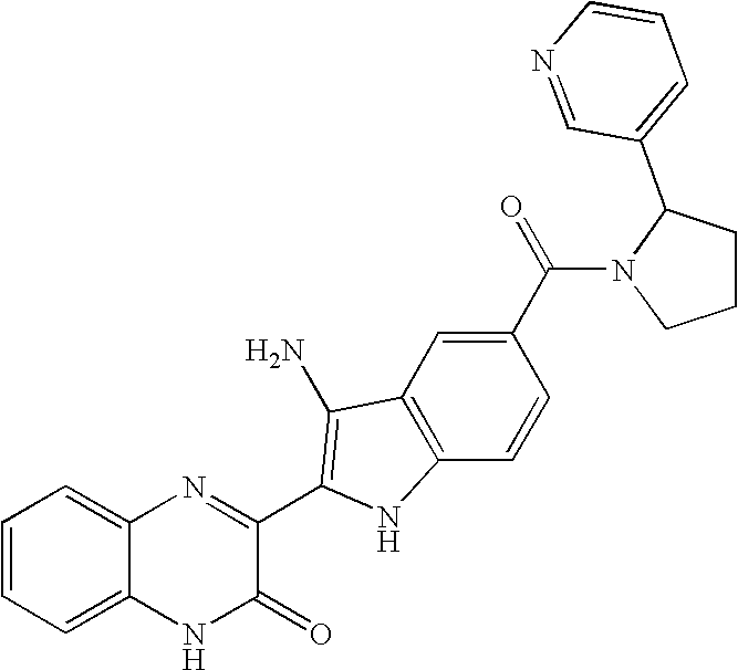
C1=C2C(=CC=C1)N=C(C1=C(N)C3=C(C=CC(C(=O)N4CCCC4C4=CC=CN=C4)=C3)N1)C(=O)N2
